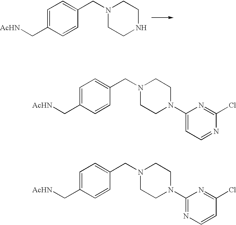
[AcHN]CC1=CC=C(CN2CCNCC2)C=C1.[AcHN]CC1=CC=C(CN2CCN(C3=CC=NC(Cl)=N3)CC2)C=C1.[AcHN]CC1=CC=C(CN2CCN(C3=NC=CC(Cl)=N3)CC2)C=C1
